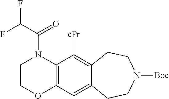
FC(C(=O)N1CCOC2=C1C([cPr])=C1C(=C2)CCN([Boc])CC1)F
